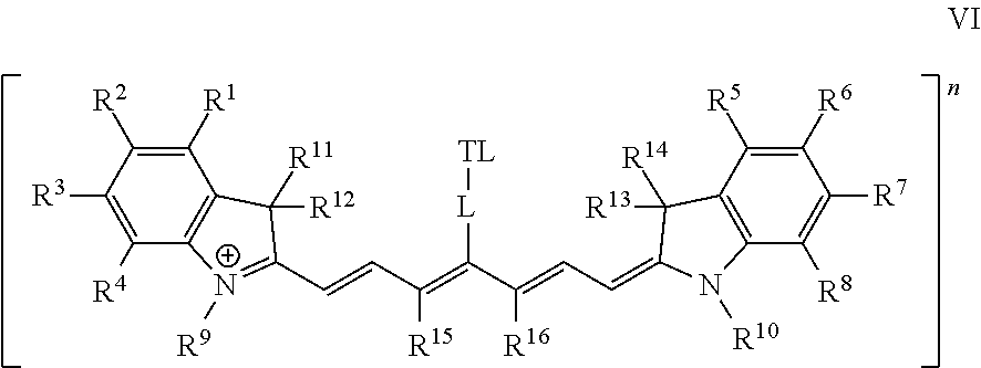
C1([R1])=C([R2])C([R3])=C([R4])C2=C1C([R12])([R11])C(C=CC(=C(C(=CC=C1N([R10])C3=C(C([R5])=C([R6])C([R7])=C3[R8])C1([R13])[R14])[R16])[L][TL])[R15])=[N+]2[R9]
